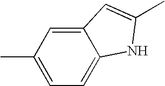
C12=CC(C)=CC=C1NC(C)=C2
